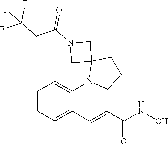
C(C(=O)NO)=CC1=CC=CC=C1N1CCCC12CN(C(CC(F)(F)F)=O)C2
